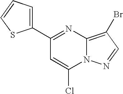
C12=C(Br)C=NN1C(Cl)=CC(C1=CC=CS1)=N2
